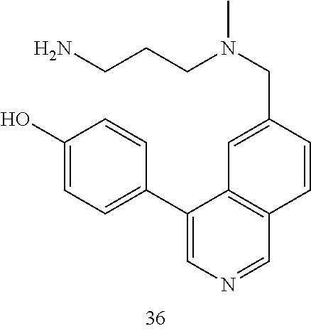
C(C1=CC2=C(C=C1)C=NC=C2C1=CC=C(O)C=C1)N(C)CCCN
